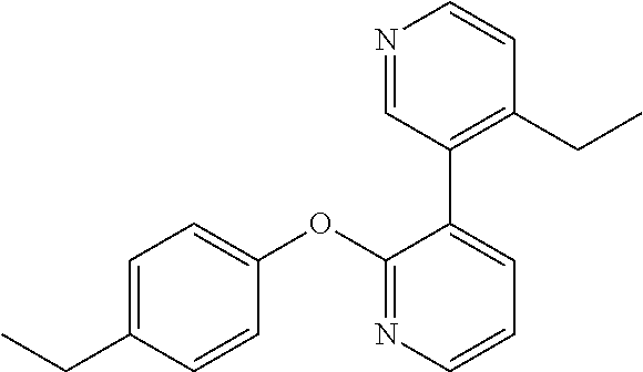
C1=C(CC)C=CC(OC2=NC=CC=C2C2=C(CC)C=CN=C2)=C1
